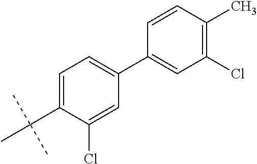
C1(C2=CC(Cl)=C(C)C=C2)=CC=C(C(C)(C)C)C(Cl)=C1
